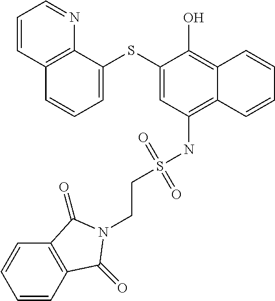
C1=C(SC2=CC(NS(CCN3C(=O)C4=C(C=CC=C4)C3=O)(=O)=O)=C3C(=C2O)C=CC=C3)C2=C(C=C1)C=CC=N2
